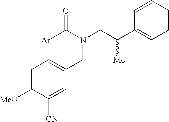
C1=C([MeO])C([CN])=CC(CN(C([Ar])=O)CC(C2=CC=CC=C2)[Me])=C1
